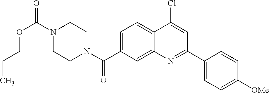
N1(C(OCCC)=O)CCN(C(=O)C2=CC=C3C(=C2)N=C(C2=CC=C([OMe])C=C2)C=C3Cl)CC1
